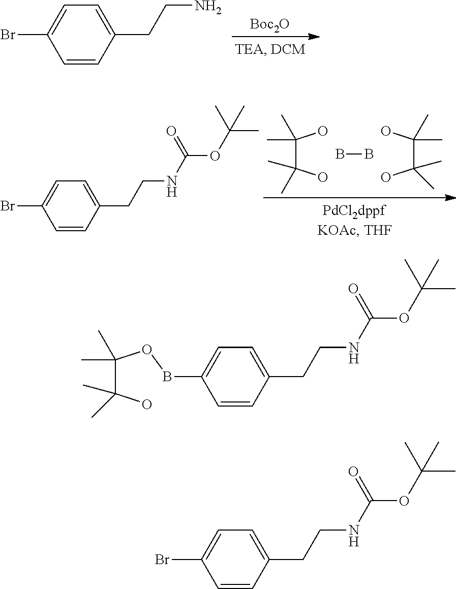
[Boc2O].C1=C(Br)C=CC(CCN)=C1.C(C(O)(C)C)(O)(C)C.OC(C(O)(C)C)(C)C.BB.C1=C(Br)C=CC(CCNC(OC(C)(C)C)=O)=C1.C1=C(Br)C=CC(CCNC(OC(C)(C)C)=O)=C1.C1=C(BOC(C(O)(C)C)(C)C)C=CC(CCNC(OC(C)(C)C)=O)=C1
